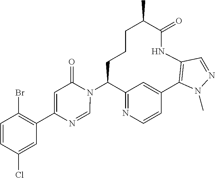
C12=NC=CC(=C1)C1=C(NC(=O)C(C)CCCC2N2C(=O)C=C(C3=C(Br)C=CC(Cl)=C3)N=C2)C=NN1C
